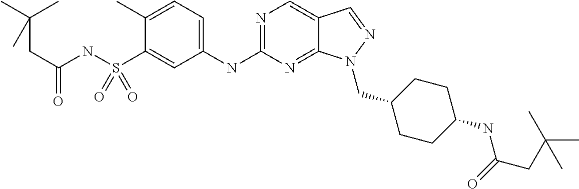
N1=C(NC2=CC=C(C)C(S(NC(CC(C)(C)C)=O)(=O)=O)=C2)N=C2C(=C1)C=NN2CC1CCC(NC(CC(C)(C)C)=O)CC1
